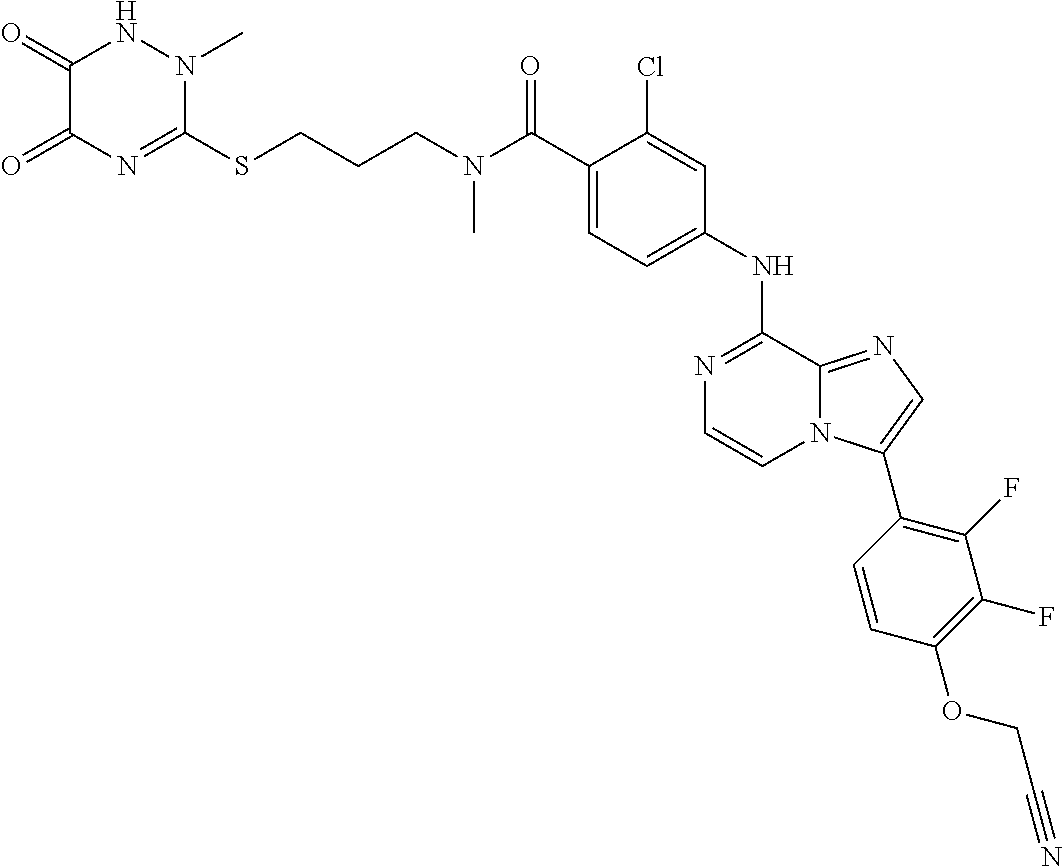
C1=C(C(N(CCCSC2=NC(=O)C(=O)NN2C)C)=O)C(Cl)=CC(NC2=NC=CN3C2=NC=C3C2=C(F)C(F)=C(OCC#N)C=C2)=C1
